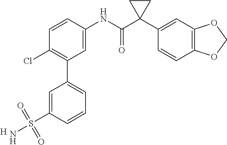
C1=C(NC(C2(C3=CC4=C(C=C3)OCO4)CC2)=O)C=CC(Cl)=C1C1=CC=CC(S(N)(=O)=O)=C1.[H]
